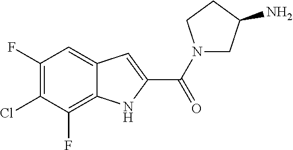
C1(F)=C(Cl)C(F)=C2C(=C1)C=C(C(N1CC(N)CC1)=O)N2
